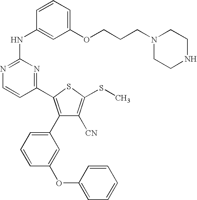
C1=CC(NC2=NC=CC(C3=C(C4=CC=CC(OC5=CC=CC=C5)=C4)C([CN])=C(SC)S3)=N2)=CC(OCCCN2CCNCC2)=C1
